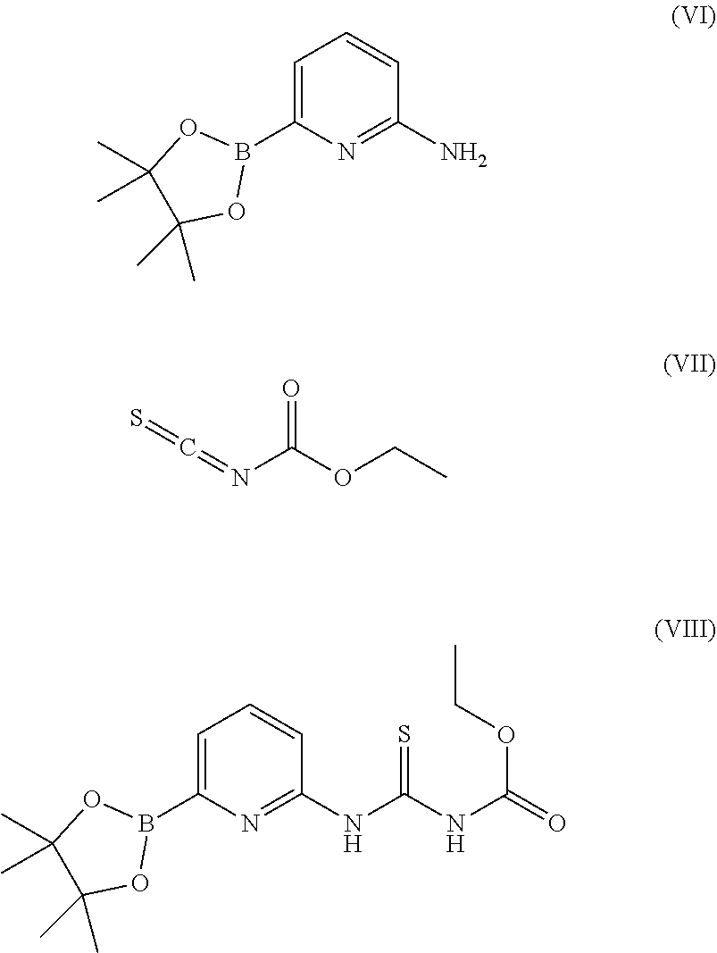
C1=C(B2OC(C)(C)C(C)(C)O2)N=C(NC(NC(=O)OCC)=S)C=C1.S=C=NC(OCC)=O.C1=C(B2OC(C)(C)C(C)(C)O2)N=C(N)C=C1
